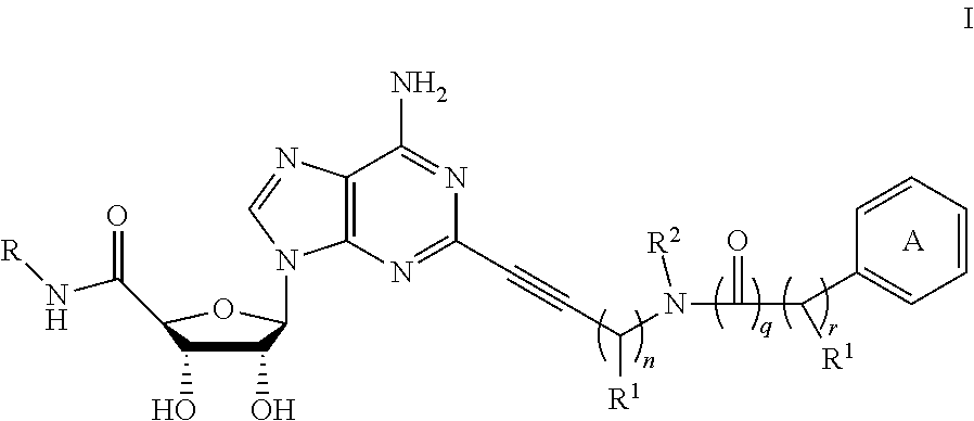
C1(O)C(O)C(C(=O)N[R])OC1N1C2=C(C(N)=NC(C#CC([R1])N([R2])C(=O)C([R1])C3=CC=CC=C3)=N2)N=C1.[A]
